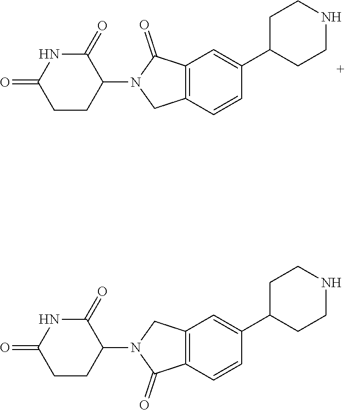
C1CC(N2CC3=C(C2=O)C=C(C2CCNCC2)C=C3)C(=O)NC1=O.C1CC(N2C(=O)C3=C(C2)C=C(C2CCNCC2)C=C3)C(=O)NC1=O
